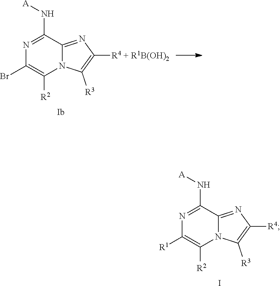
N1=C(N[A])C2=NC([R4 + R1B(OH)2])=C([R3])N2C([R2])=C1Br.N1=C(N[A])C2=NC([R4])=C([R3])N2C([R2])=C1[R1].I
